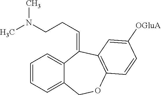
C(CCN(C)C)=C1C2=CC=CC=C2COC2=C1C=C([OGluA])C=C2
